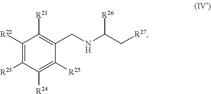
[R26]C(C[R27])NCC1=C([R21])C([R22])=C([R23])C([R24])=C1[R25]
